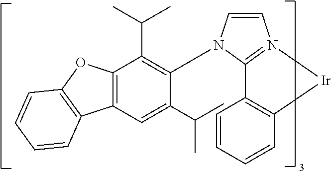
C12=C(OC3=C1C=CC=C3)C(C(C)C)=C(N1C=CN3=C1C1=C(C=CC=C1)[Ir]3)C(C(C)C)=C2
